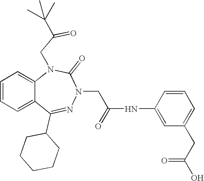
C1=CC=C2C(=C1)N(CC(=O)C(C)(C)C)C(=O)N(CC(NC1=CC(CC(O)=O)=CC=C1)=O)N=C2C1CCCCC1
